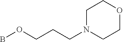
C1N(CCCOB)CCOC1
